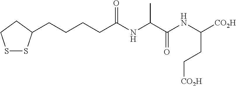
S1SC(CCCCC(NC(C(NC(CC[CO2H])[CO2H])=O)C)=O)CC1
